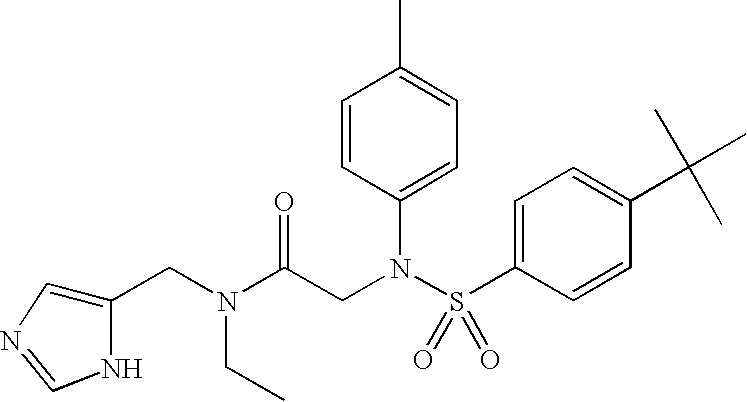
C(N(C(CN(S(C1=CC=C(C(C)(C)C)C=C1)(=O)=O)C1=CC=C(C)C=C1)=O)CC)C1=CN=CN1
